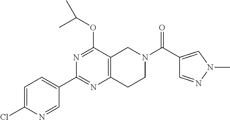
C1=C(Cl)N=CC(C2=NC3=C(C(OC(C)C)=N2)CN(C(C2=CN(C)N=C2)=O)CC3)=C1
